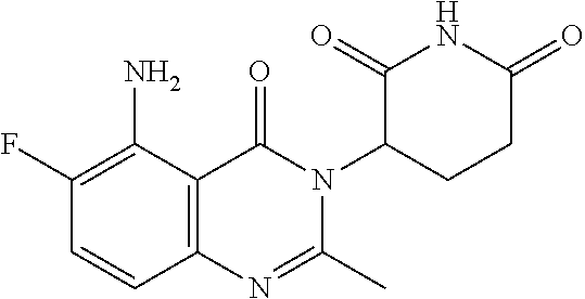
C1(F)=C(N)C2=C(C=C1)N=C(C)N(C1CCC(=O)NC1=O)C2=O
